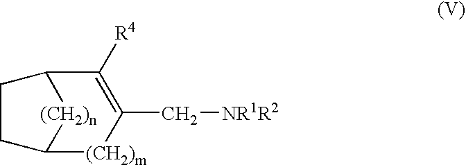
C12[(CH2)m]C(C[NR1R2])=C([R4])C([(CH2)n]1)CC2
